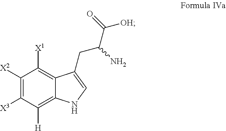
C1([X2])=C([X3])C([H])=C2C(=C1[X1])C(CC(C([OH])=O)N)=CN2
